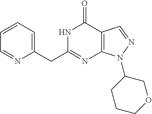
N1C(CC2=CC=CC=N2)=NC2=C(C1=O)C=NN2C1CCCOC1
